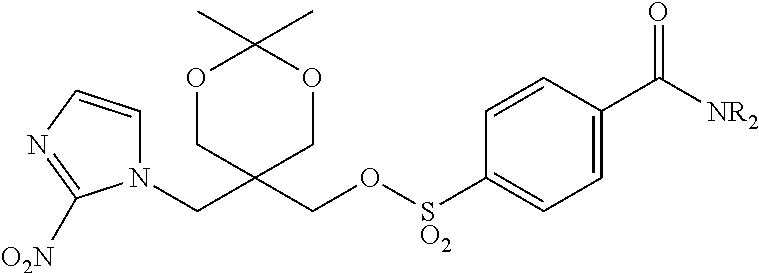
N1(CC2(CO[SO2]C3=CC=C(C([NR2])=O)C=C3)COC(C)(C)OC2)C=CN=C1[O2N]
